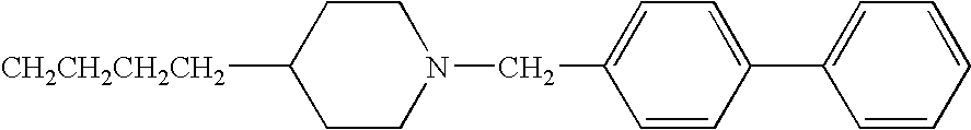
C1CC([CH2CH2CH2CH2])CCN1CC1=CC=C(C2=CC=CC=C2)C=C1
